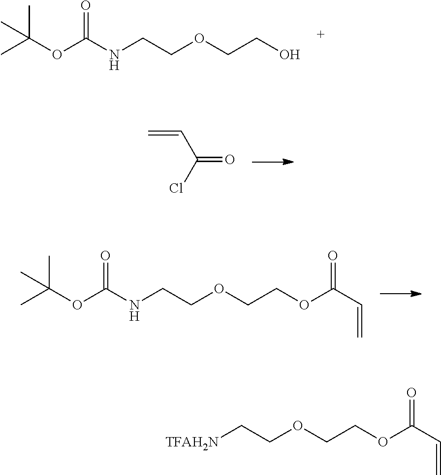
CC(OC(NCCOCCO)=O)(C)C.C=CC(=O)Cl.CC(OC(NCCOCCOC(C=C)=O)=O)(C)C.[TFAH2N]CCOCCOC(C=C)=O
